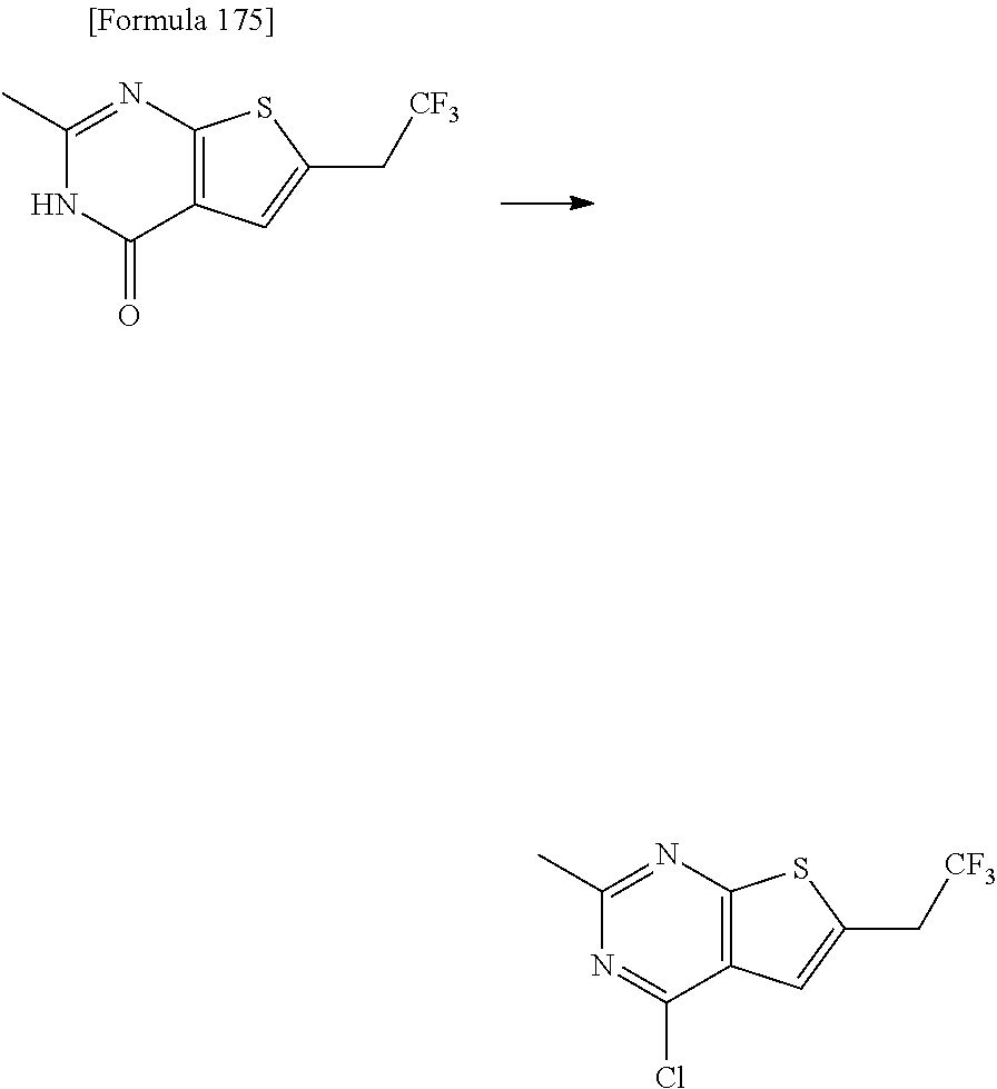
C1(C)=NC2=C(C(=O)N1)C=C(C[CF3])S2.C1(C)=NC2=C(C(Cl)=N1)C=C(C[CF3])S2
